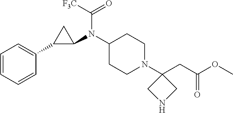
C1(N(C2CC2C2=CC=CC=C2)C([F3C])=O)CCN(C2(CC(OC)=O)CNC2)CC1
